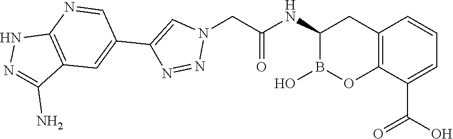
C12=C(C(C(O)=O)=CC=C1)OB(O)C(NC(=O)CN1C=C(C3=CC4=C(N=C3)NN=C4N)N=N1)C2
